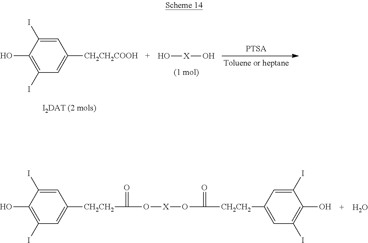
C1(O)=C(I)C=C([CH2CH2COOH])C=C1I.O[X]O.C1(O)=C(I)C=C([CH2CH2]C(O[X]OC([CH2CH2]C2=CC(I)=C(O)C(I)=C2)=O)=O)C=C1I.O
